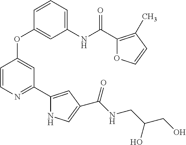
C1(NC(C2=C(C)C=CO2)=O)=CC=CC(OC2=CC(C3=CC(C(=O)NCC(CO)O)=CN3)=NC=C2)=C1
